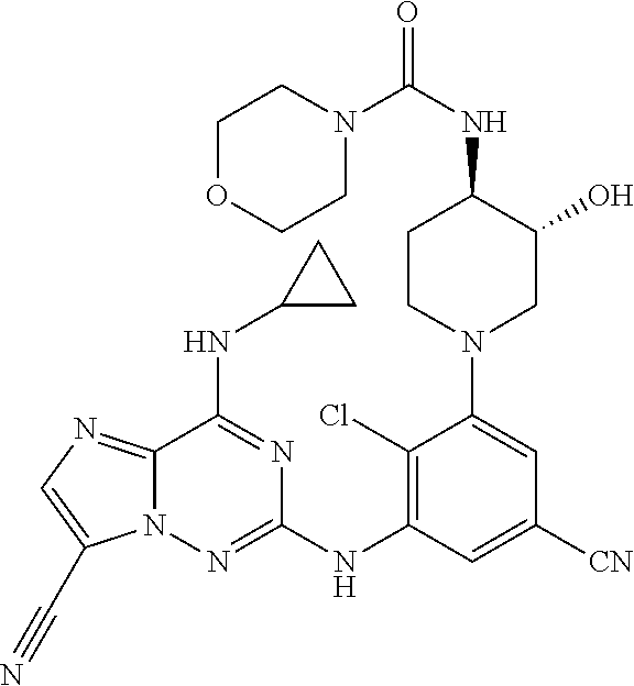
C12=NC=C(C#N)N1N=C(NC1=C(Cl)C(N3CC(O)C(NC(N4CCOCC4)=O)CC3)=CC([CN])=C1)N=C2NC1CC1
